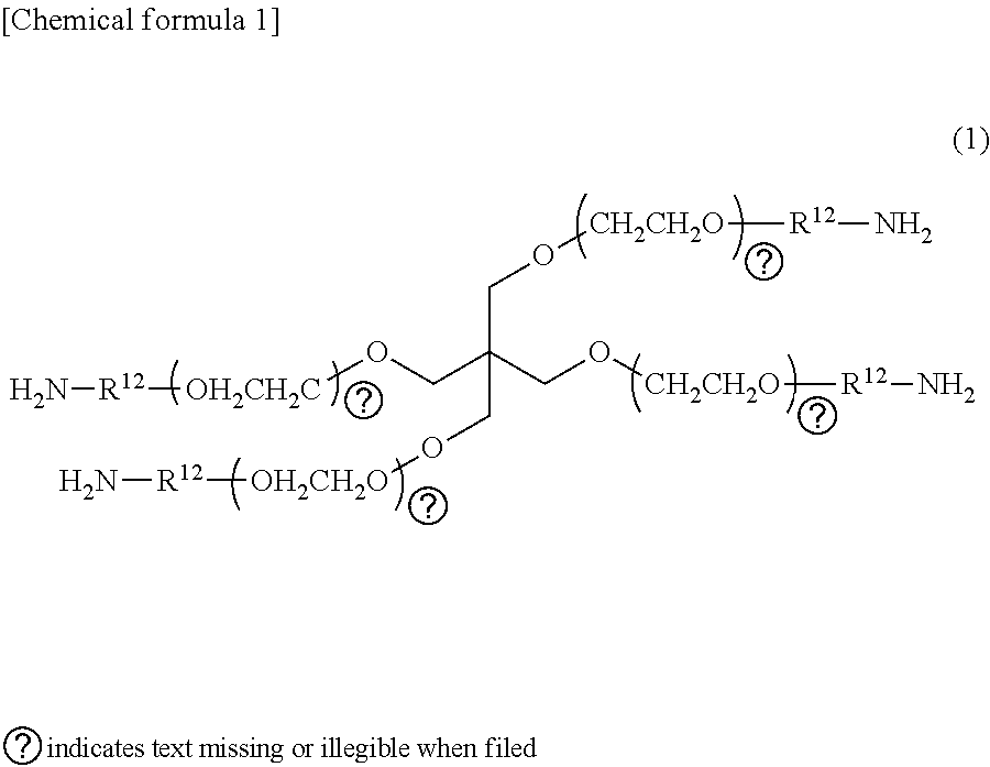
N[R12][OH2CH2C]OCC(CO[CH2CH2O][R12]N)(CO[OH2CH2O][R12]N)CO[CH2CH2O][R12]N
